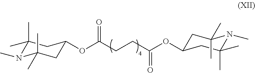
C1(C)(C)N(C)C(C)(C)CC(OC(CCC(OC2CC(C)(C)N(C)C(C)(C)C2)=O)=O)C1
